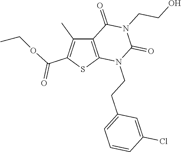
C12=C(SC(C(OCC)=O)=C1C)N(CCC1=CC=CC(Cl)=C1)C(=O)N(CCO)C2=O
